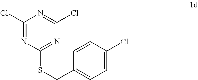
C1(Cl)=NC(SCC2=CC=C(Cl)C=C2)=NC(Cl)=N1
